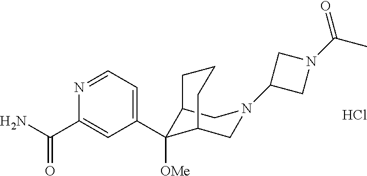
Cl.C12C([OMe])(C3=CC=NC(C(N)=O)=C3)C(CN(C3CN(C(C)=O)C3)C1)CCC2
